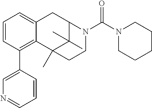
C12=C(C3=CN=CC=C3)C=CC=C1CC1C(C)(C)C2(C)CCN1C(N1CCCCC1)=O
